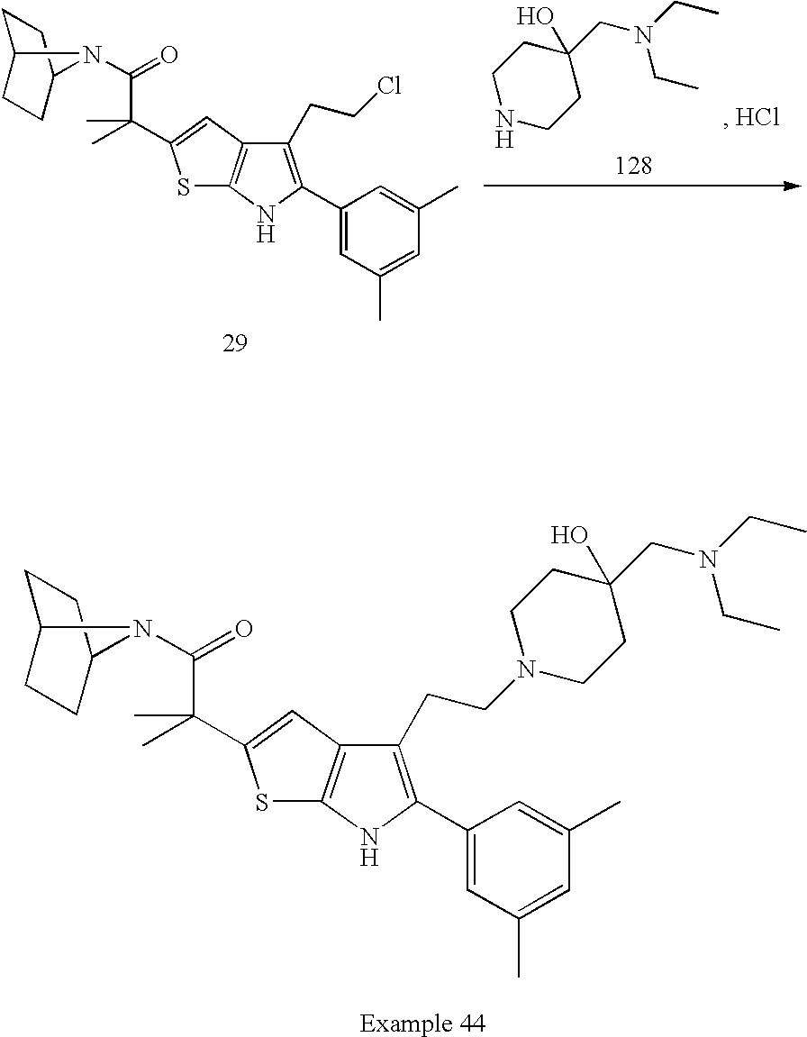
C1C2CCC(C1)N2C(=O)C(C)(C)C1=CC2=C(S1)NC(C1=CC(C)=CC(C)=C1)=C2CCN1CCC(CN(CC)CC)(O)CC1.C1NCCC(CN(CC)CC)(O)C1.C1C2CCC(C1)N2C(=O)C(C)(C1=CC2=C(S1)NC(C1=CC(C)=CC(C)=C1)=C2CCCl)C
